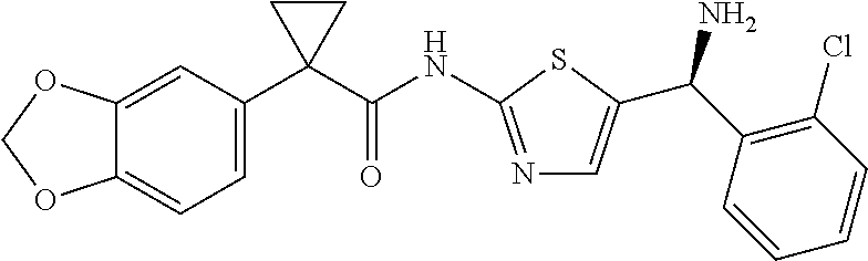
C12=CC(C3(C(NC4=NC=C(C(C5=C(Cl)C=CC=C5)N)S4)=O)CC3)=CC=C1OCO2
